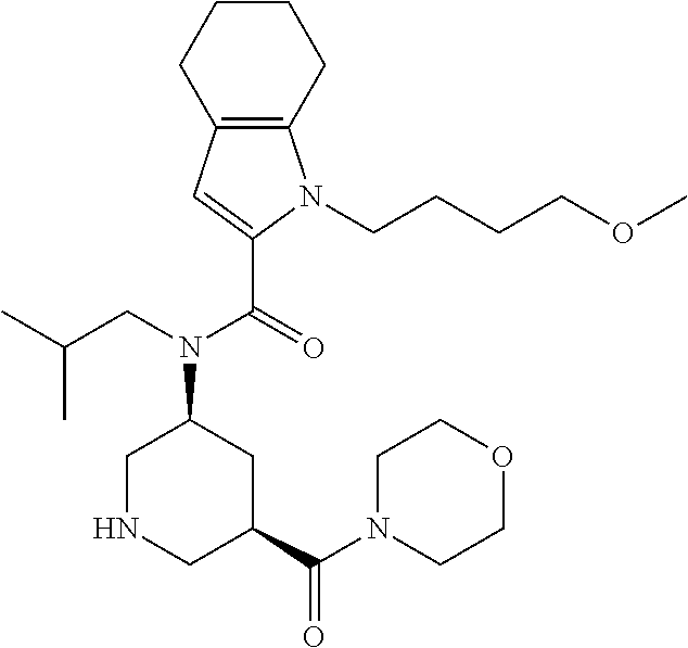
C1NCC(C(N2CCOCC2)=O)CC1N(CC(C)C)C(=O)C1=CC2=C(N1CCCCOC)CCCC2
